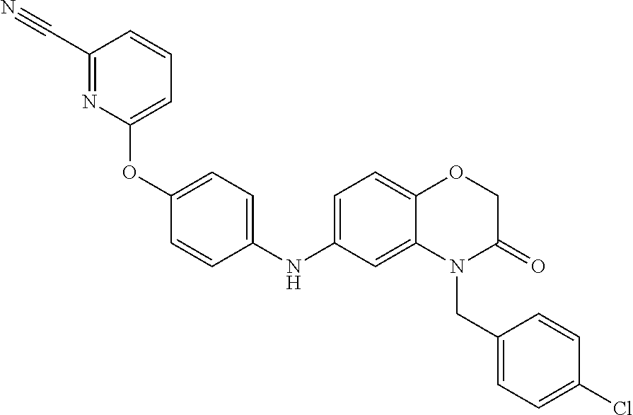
C1(OC2=CC=C(NC3=CC=C4C(=C3)N(CC3=CC=C(Cl)C=C3)C(=O)CO4)C=C2)=CC=CC(C#N)=N1
